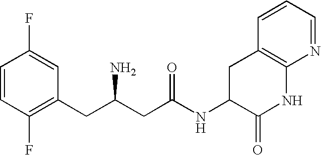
C1=CC(F)=C(CC(CC(NC2C(=O)NC3=C(C2)C=CC=N3)=O)N)C=C1F
